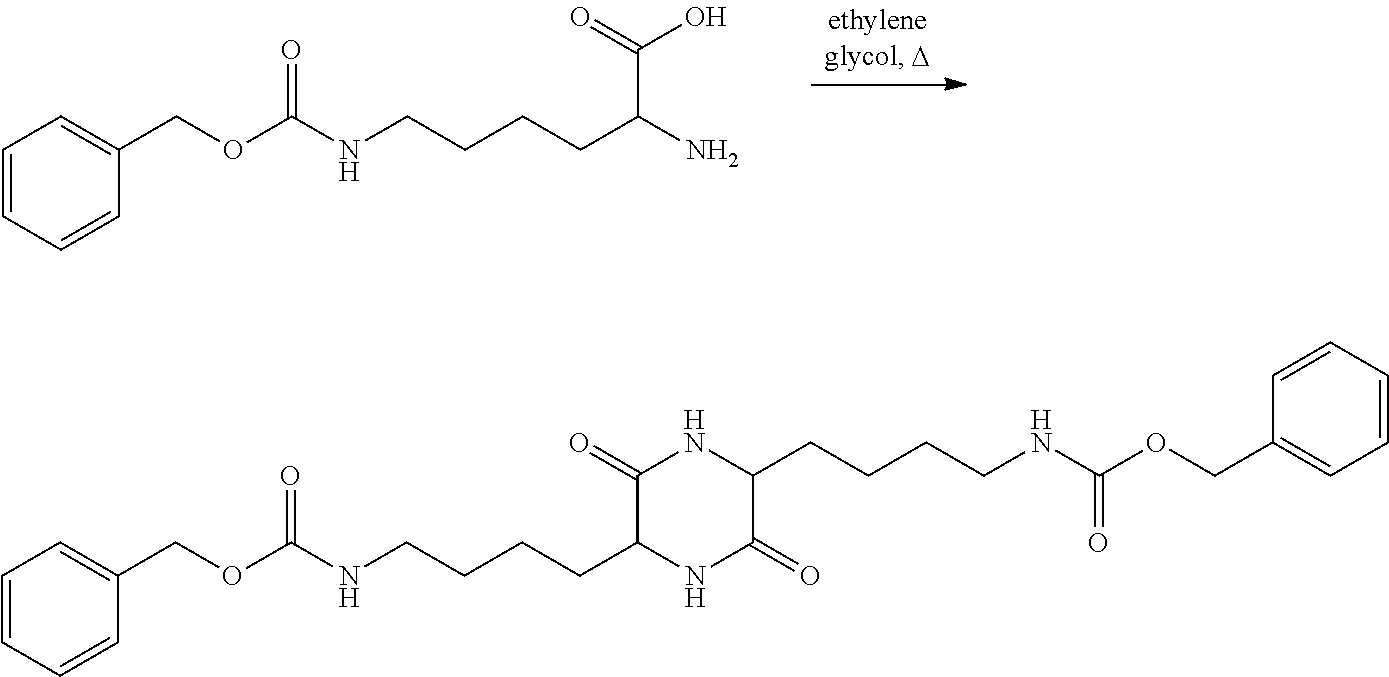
C1=CC=CC(COC(NCCCCC(N)C(O)=O)=O)=C1.C1=CC=CC(COC(NCCCCC2NC(=O)C(CCCCNC(OCC3=CC=CC=C3)=O)NC2=O)=O)=C1
